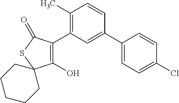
C1(O)=C(C2=C(C)C=CC(C3=CC=C(Cl)C=C3)=C2)C(=O)SC12CCCCC2
